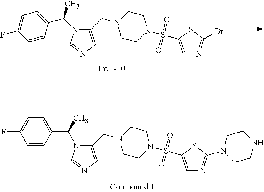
C1=CC(C(N2C(CN3CCN(S(=O)(=O)C4=CN=C(Br)S4)CC3)=CN=C2)C)=CC=C1F.C1(CN2CCN(S(=O)(=O)C3=CN=C(N4CCNCC4)S3)CC2)=CN=CN1C(C1=CC=C(F)C=C1)C
